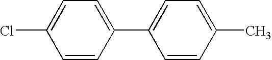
C1=C(Cl)C=CC(C2=CC=C(C)C=C2)=C1
